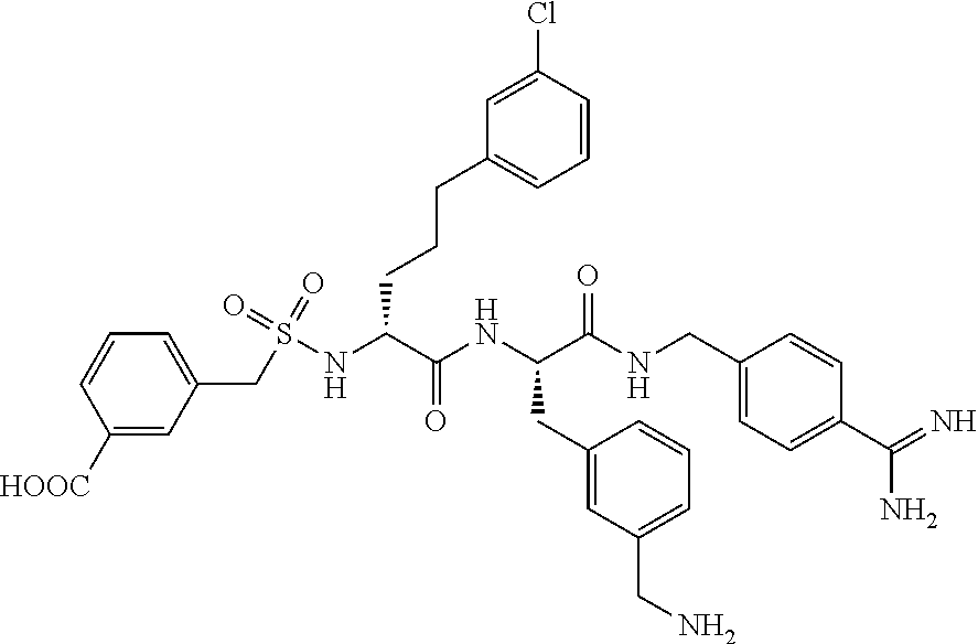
C1=C(CS(=O)(=O)NC(C(NC(C(NCC2=CC=C(C(=N)N)C=C2)=O)CC2=CC(CN)=CC=C2)=O)CCCC2=CC=CC(Cl)=C2)C=C([HOOC])C=C1
